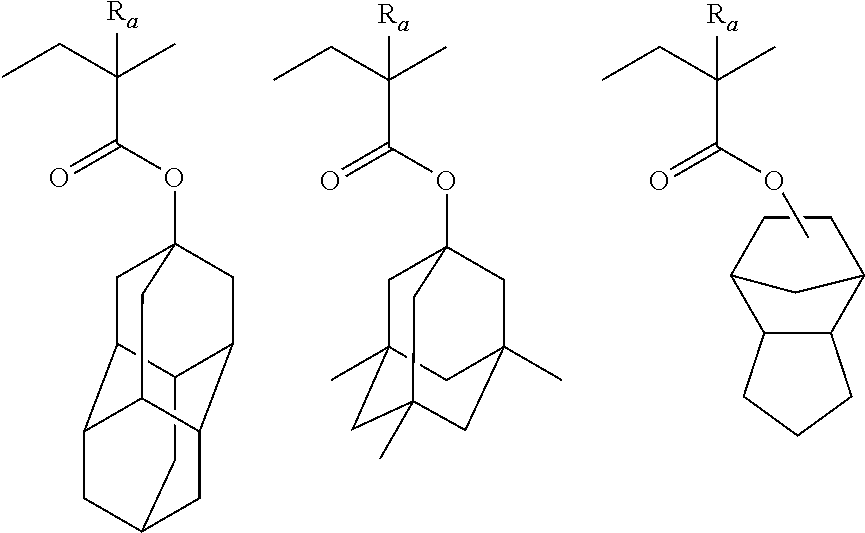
CCC(C)(C(OC)=O)[Ra].C1CC2C3C(C1C2)CCC3.CCC(C)(C(OC12CC3C4C(C1)C1CC(CC3C1C2)C4)=O)[Ra].CCC(C)(C(OC12CC3(C)CC(C)(CC(C)(C1)C3)C2)=O)[Ra]
